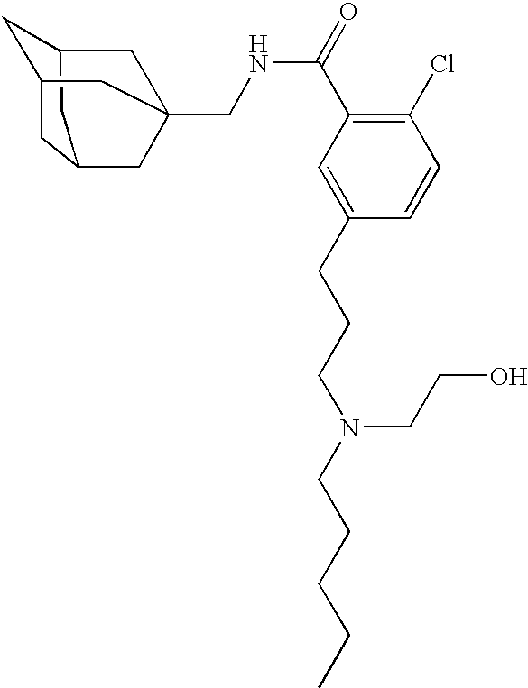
C1C2CC3CC1CC(CNC(C1=C(Cl)C=CC(CCCN(CCCCC)CCO)=C1)=O)(C2)C3
